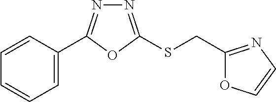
C1=C(C2=NN=C(SCC3=NC=CO3)O2)C=CC=C1
